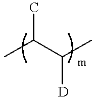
CC(C)C(C)[D]
